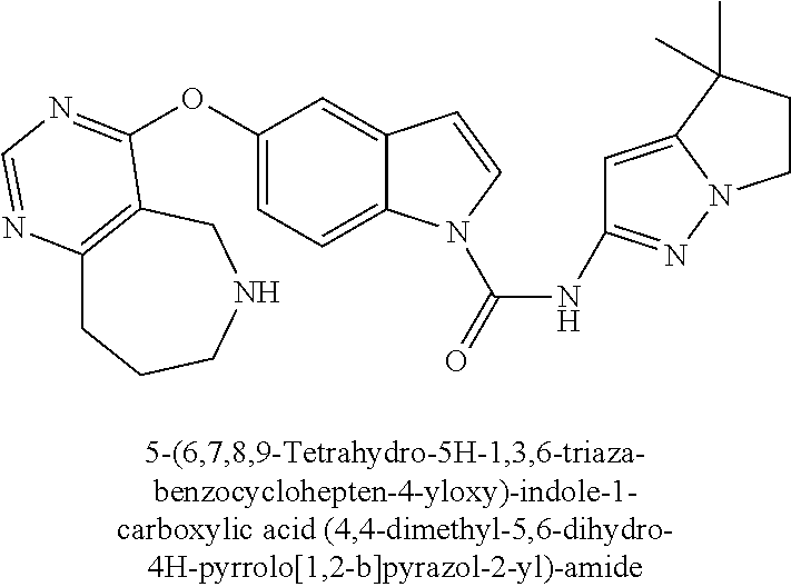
C1(OC2=NC=NC3=C2CNCCC3)=CC=C2C(=C1)C=CN2C(=O)NC1=NN2C(=C1)C(C)(C)CC2
